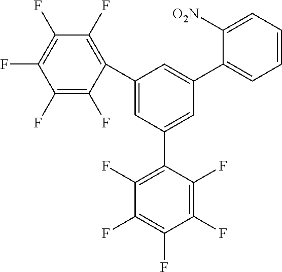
C1(C2=C(F)C(F)=C(F)C(F)=C2F)=CC(C2=C(F)C(F)=C(F)C(F)=C2F)=CC(C2=CC=CC=C2[O2N])=C1
